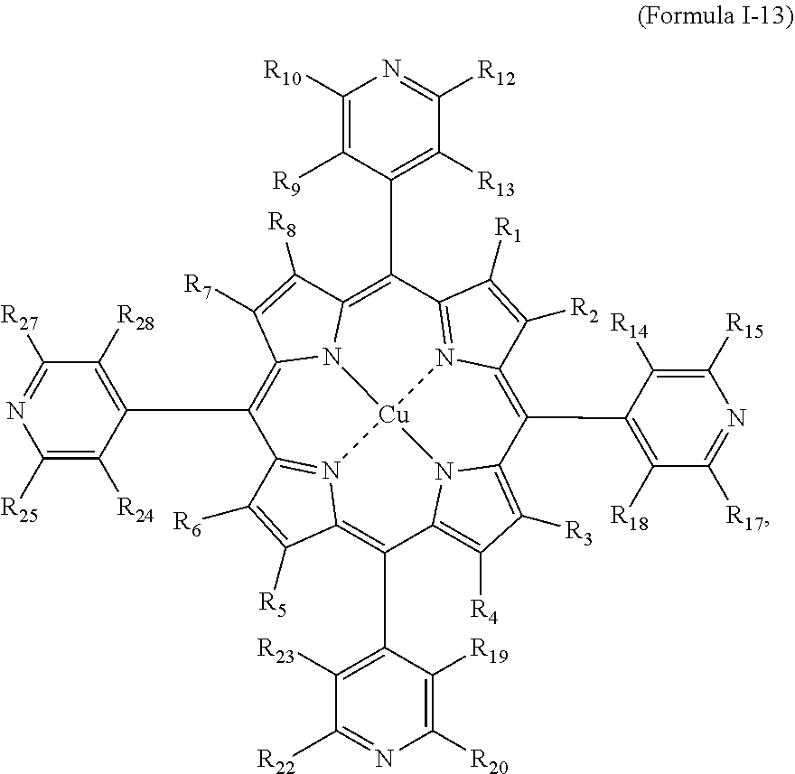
C1(C2=C([R28])C([R27])=NC([R25])=C2[R24])=C2N3C(=C(C4=C([R13])C([R12])=NC([R10])=C4[R9])C4=N5C(=C(C6=C([R18])C([R17])=NC([R15])=C6[R14])C6=C([R3])C([R4])=C7N6[Cu]35N3=C1C([R6])=C([R5])C3=C7C1=C([R23])C([R22])=NC([R20])=C1[R19])C([R2])=C4[R1])C([R8])=C2[R7]
